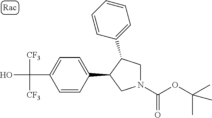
C(C1=CC=C(C2CN(C(OC(C)(C)C)=O)CC2C2=CC=CC=C2)C=C1)(O)([CF3])[CF3]
